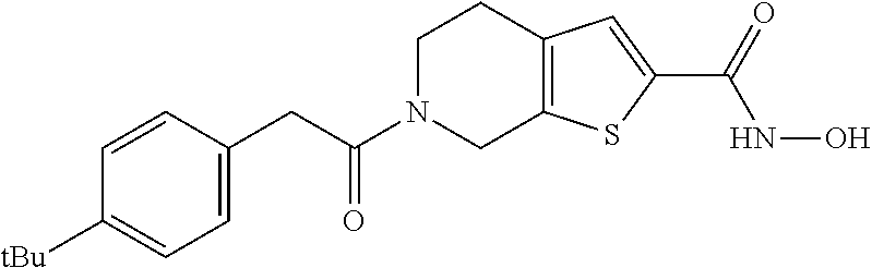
C1N(C(CC2=CC=C([tBu])C=C2)=O)CC2=C(C1)C=C(C(=O)NO)S2
